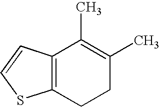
C12=C(CCC(C)=C1C)SC=C2
